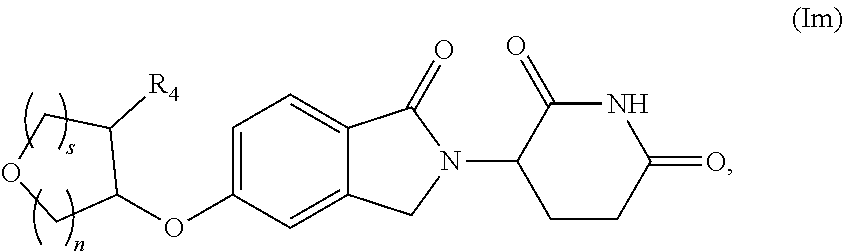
C1=C(OC2C([R4])COC2)C=C2C(=C1)C(=O)N(C1CCC(=O)NC1=O)C2
